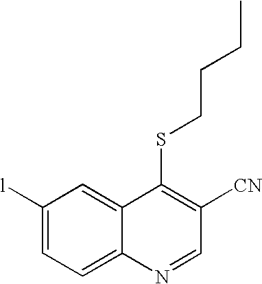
C1([l])=CC=C2C(=C1)C(SCCCC)=C([CN])C=N2
